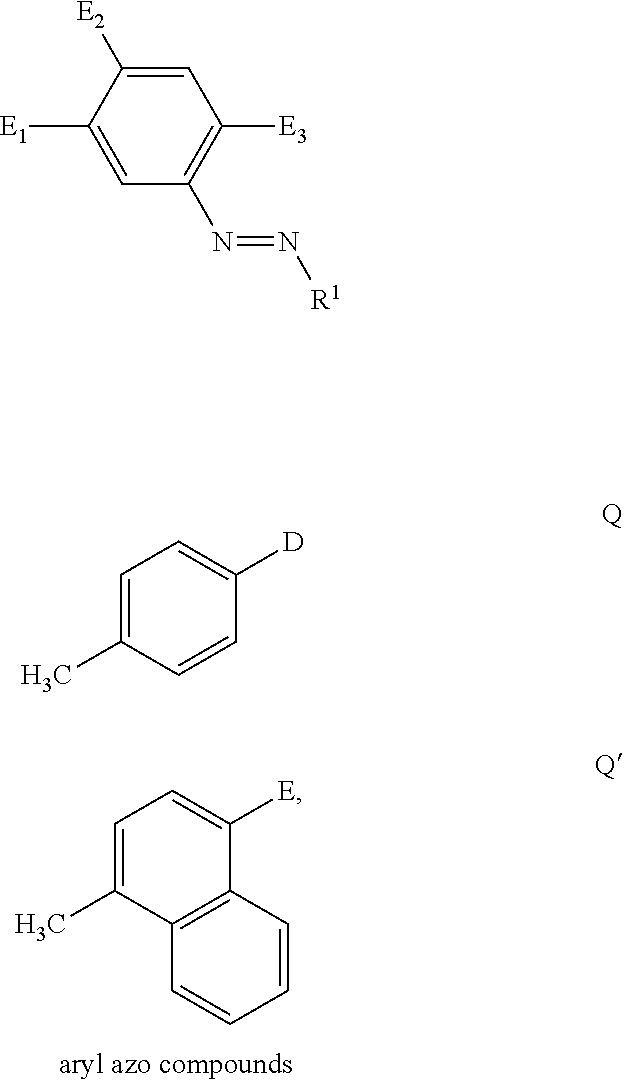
C1=C(C)C2=C(C([E])=C1)C=CC=C2.C1=C(C)C=CC([D])=C1.C1=C([E2])C([E1])=CC(N=N[R1])=C1[E3]
